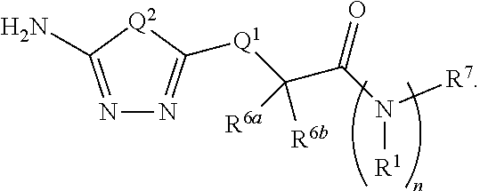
[R7]N([R1])C(=O)C([R6b])([R6a])[Q1]C1=NN=C(N)[Q2]1
